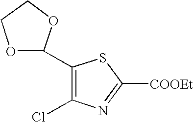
C1(C2OCCO2)=C(Cl)N=C([COOEt])S1
